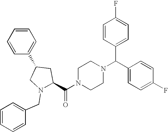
C(N1CCN(C(C2=CC=C(F)C=C2)C2=CC=C(F)C=C2)CC1)(=O)C1CC(C2=CC=CC=C2)CN1CC1=CC=CC=C1
